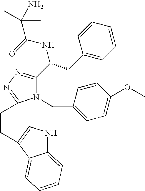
N1(CC2=CC=C(OC)C=C2)C(C(CC2=CC=CC=C2)NC(=O)C(N)(C)C)=NN=C1CCC1=CNC2=CC=CC=C21
